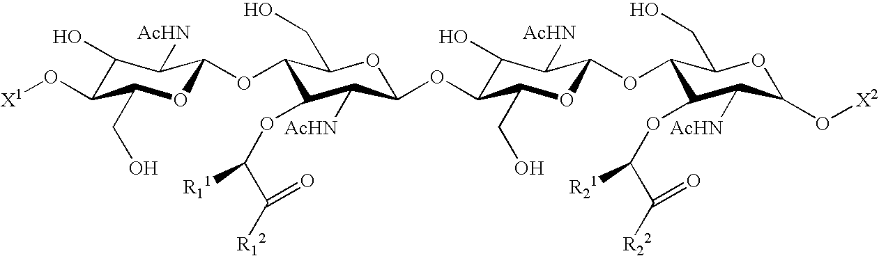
C1(O)C(O[X1])C(CO)OC(OC2C(OC([R11])C([R12])=O)C([AcHN])C(OC3C(O)C([AcHN])C(OC4C(OC([R21])C([R22])=O)C([AcHN])C(O[X2])OC4CO)OC3CO)OC2CO)C1[AcHN]
